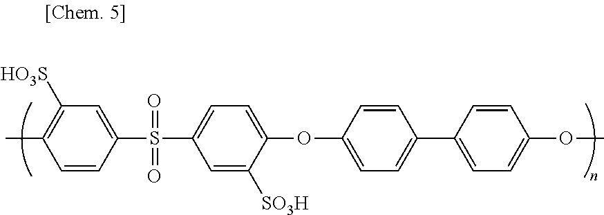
C1=CC(S(=O)(=O)C2=CC=C(OC3=CC=C(C4=CC=C(OC)C=C4)C=C3)C([SO3H])=C2)=CC([HO3S])=C1C
